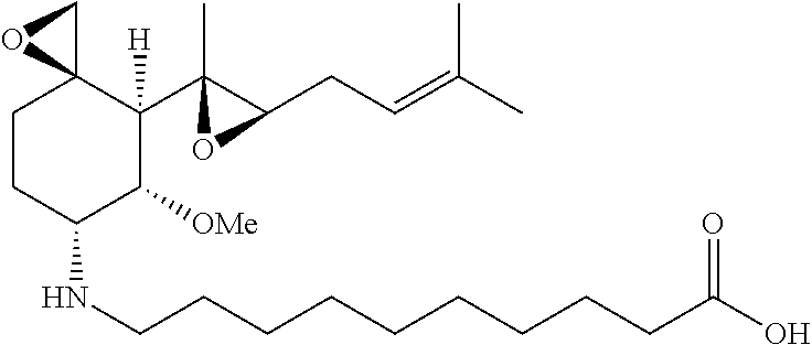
C1CC(NCCCCCCCCCC(O)=O)C([OMe])C(C2(C)C(CC=C(C)C)O2)([H])C12CO2
